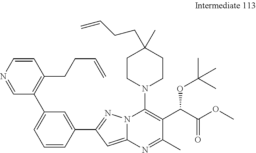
C1=CN=CC(C2=CC=CC(C3=NN4C(=C3)N=C(C)C(C(C(OC)=O)OC(C)(C)C)=C4N3CCC(C)(CCC=C)CC3)=C2)=C1CCC=C
